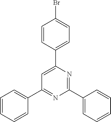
C1(Br)=CC=C(C2=CC(C3=CC=CC=C3)=NC(C3=CC=CC=C3)=N2)C=C1
